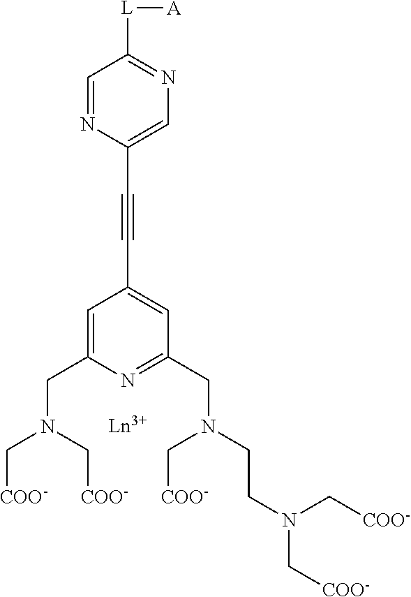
C1=NC(C#CC2=CC(CN(CCN(C[COO-])C[COO-])C[COO-])=NC(CN(C[COO-])C[COO-])=C2)=CN=C1[L][A]
